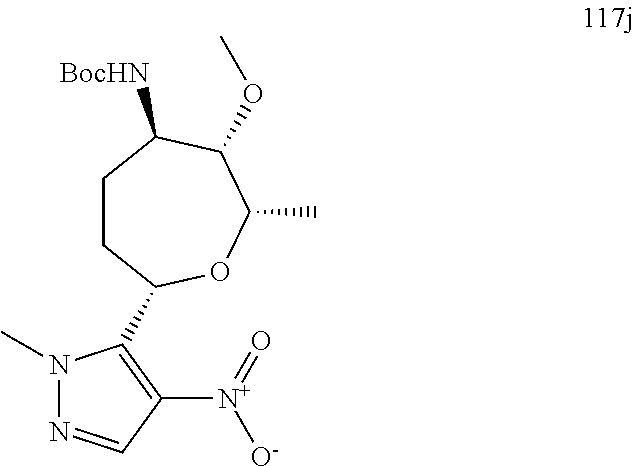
C1CC(C2=C([N+](=O)[O-])C=NN2C)OC(C)C(OC)C1[BocHN]
